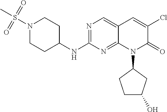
N1(S(C)(=O)=O)CCC(NC2=NC=C3C(=N2)N(C2CCC(O)C2)C(=O)C(Cl)=C3)CC1
